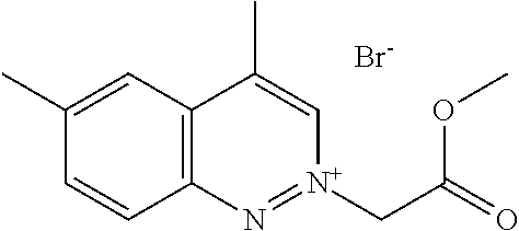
C12=C(C=C(C)C=C1)C(C)=C[N+](CC(=O)OC)=N2.[Br-]
